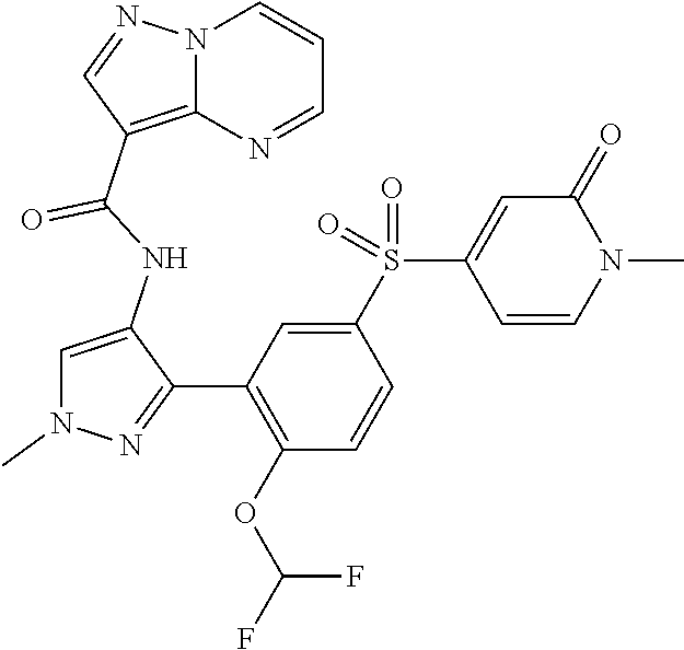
C1=C(NC(C2=C3N(N=C2)C=CC=N3)=O)C(C2=C(OC(F)F)C=CC(S(C3=CC(=O)N(C)C=C3)(=O)=O)=C2)=NN1C
